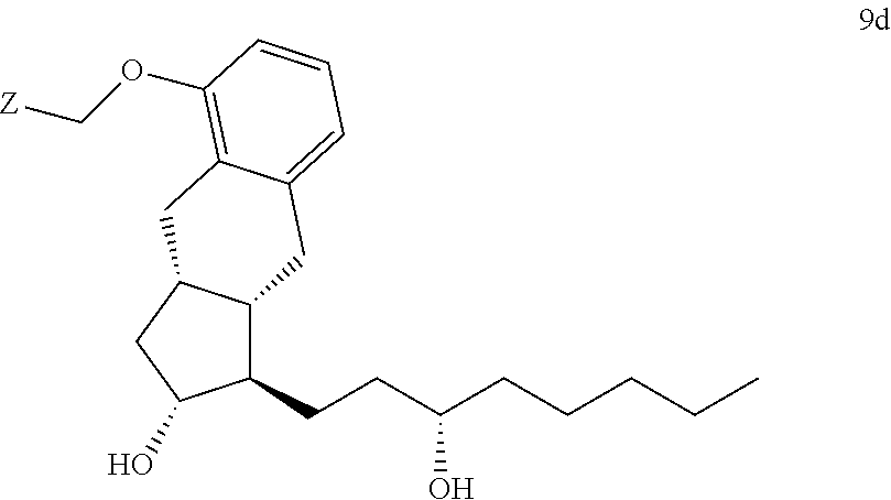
C12C(CCC(CCCCC)O)C(O)CC1CC1=C(OC[Z])C=CC=C1C2
